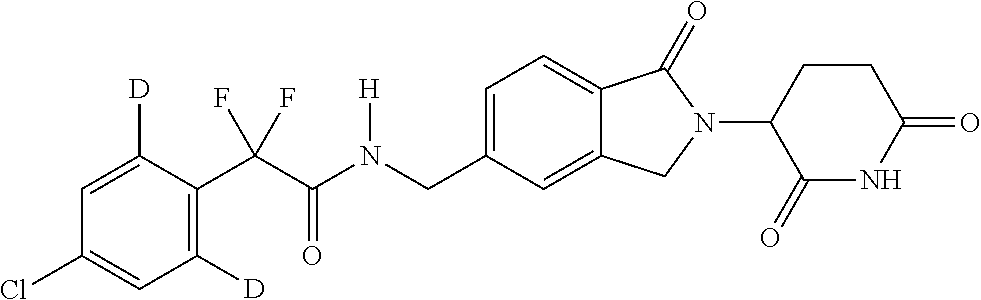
C1=C([D])C(C(C(N(CC2=CC=C3C(=C2)CN(C2C(=O)NC(=O)CC2)C3=O)[H])=O)(F)F)=C([D])C=C1Cl
